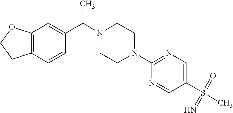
C12=C(OCC1)C=C(C(C)N1CCN(C3=NC=C(S(C)(=O)=N)C=N3)CC1)C=C2
